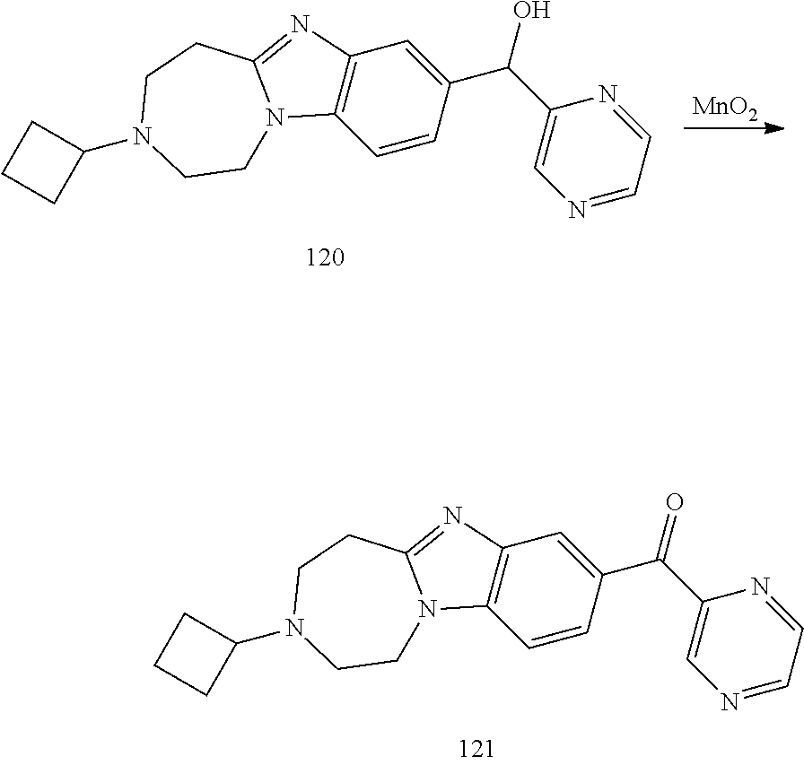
C1=CC(C(C2=CN=CC=N2)O)=CC2=C1N1C(=N2)CCN(C2CCC2)CC1.[MnO2].C1=CC(C(C2=CN=CC=N2)=O)=CC2=C1N1C(=N2)CCN(C2CCC2)CC1
